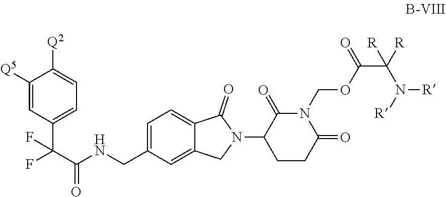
C1=C(CNC(C(C2=CC=C([Q2])C([Q5])=C2)(F)F)=O)C=C2C(=C1)C(=O)N(C1C(=O)N(COC(C(N([R])[R])([R])[R])=O)C(=O)CC1)C2
